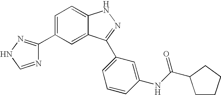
C1(C2=CC=C3C(=C2)C(C2=CC=CC(NC(C4CCCC4)=O)=C2)=NN3)=NNC=N1
